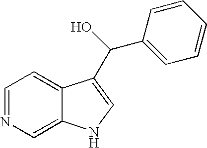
C1=NC=C2C(=C1)C(C(C1=CC=CC=C1)O)=CN2
